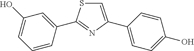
C1=C(C2=CC=C(O)C=C2)N=C(C2=CC(O)=CC=C2)S1
